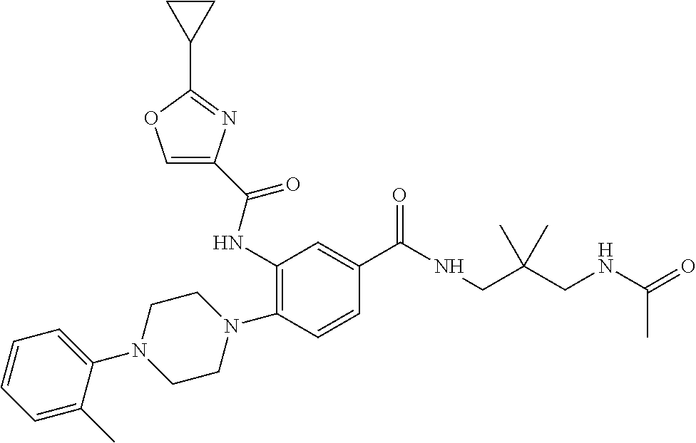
C1(N2CCN(C3=C(NC(=O)C4=COC(C5CC5)=N4)C=C(C(NCC(CNC(=O)C)(C)C)=O)C=C3)CC2)=CC=CC=C1C
